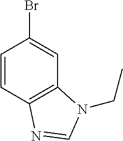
C1=CC2=C(C=C1Br)N(CC)C=N2
